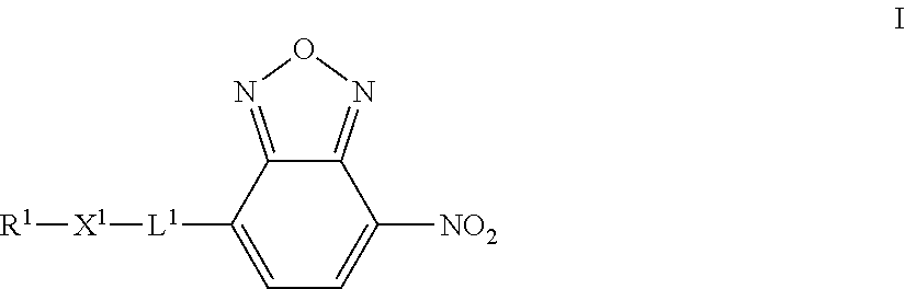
C1=C([L1][X1][R1])C2=NON=C2C([NO2])=C1
